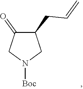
C1(CC=C)C(=O)CN([Boc])C1
